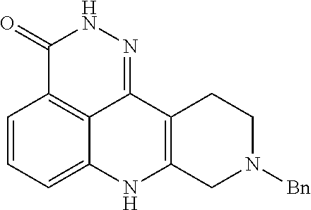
C1=CC=C2C3=C1C(=O)NN=C3C1=C(N2)CN([Bn])CC1
